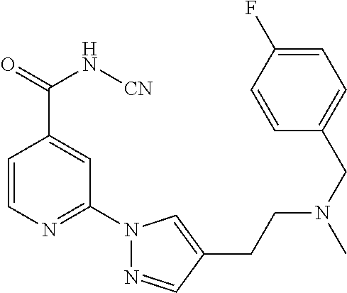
C1=CN=C(N2N=CC(CCN(CC3=CC=C(F)C=C3)C)=C2)C=C1C(=O)N[CN]
